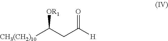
C(CC([CH3(CH2)10])[OR1])([H])=O
